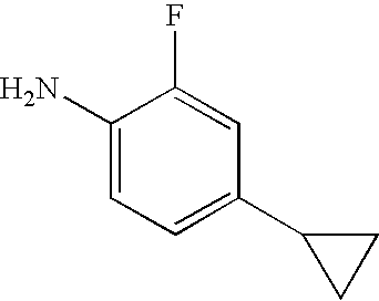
C1(N)=CC=C(C2CC2)C=C1F
